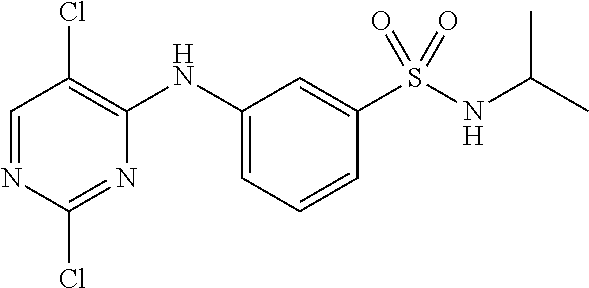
C1=NC(Cl)=NC(NC2=CC=CC(S(NC(C)C)(=O)=O)=C2)=C1Cl
